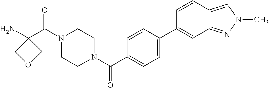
NC1(C(N2CCN(C(=O)C3=CC=C(C4=CC5=NN(C)C=C5C=C4)C=C3)CC2)=O)COC1
